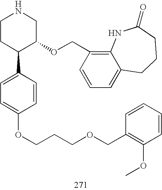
C1CC(C2=CC=C(OCCCOCC3=C(OC)C=CC=C3)C=C2)C(OCC2=C3C(=CC=C2)CCCC(=O)N3)CN1
